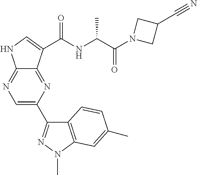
C12=NC(C3=NN(C)C4=C3C=CC(C)=C4)=CN=C1NC=C2C(NC(C(N1CC(C#N)C1)=O)C)=O
